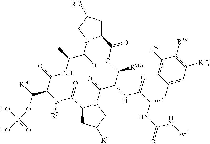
C12CC([R1a])CN1C(=O)C(C)NC(=O)C(C(OP(O)(O)=O)[R90])N([R3])C(=O)C1CC([R2])CN1C(=O)C(NC(=O)C(CC1=CC([R5c])=C([R5b])C([R5a])=C1)NC(N[Ar1])=O)C([R70a])OC2=O
